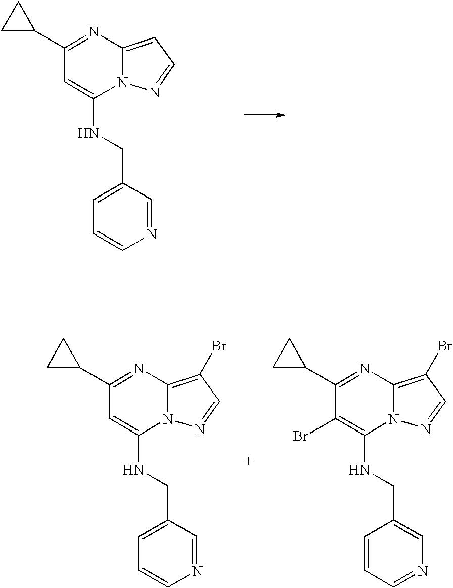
C1(C2CC2)=NC2=CC=NN2C(NCC2=CC=CN=C2)=C1.C1(C2CC2)=NC2=C(Br)C=NN2C(NCC2=CN=CC=C2)=C1Br.C1(C2CC2)=NC2=C(Br)C=NN2C(NCC2=CC=CN=C2)=C1
